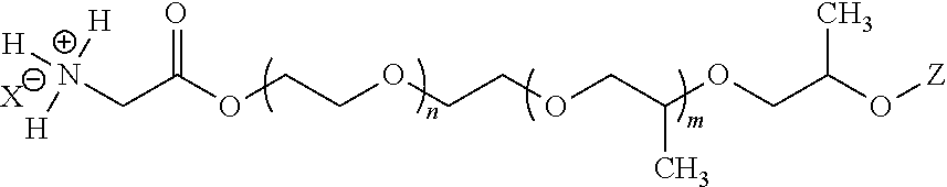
C(C(OCCOCCOCC(OCC(O[Z])C)C)=O)[N+]([H])([H])[H].[X]
